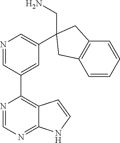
N1=CC(C2=C3C(=NC=N2)NC=C3)=CC(C2(CN)CC3=C(C=CC=C3)C2)=C1
